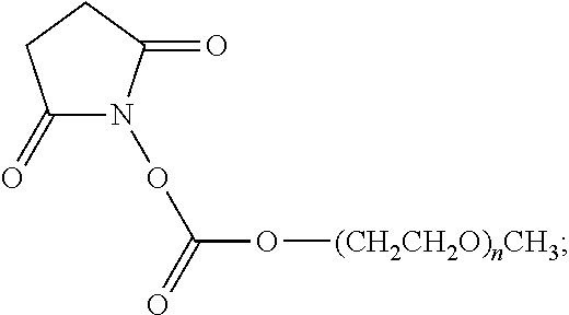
C1(=O)N(OC(=O)O[(CH2CH2O)nCH3])C(=O)CC1
